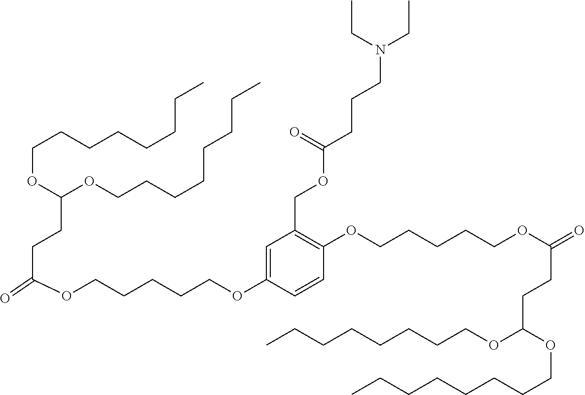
C(OCCCCCOC1=CC(COC(CCCN(CC)CC)=O)=C(OCCCCCOC(=O)CCC(OCCCCCCCC)OCCCCCCCC)C=C1)(=O)CCC(OCCCCCCCC)OCCCCCCCC
